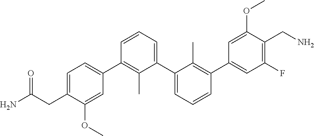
C1=C(CC(N)=O)C(OC)=CC(C2=C(C)C(C3=CC=CC(C4=CC(F)=C(CN)C(OC)=C4)=C3C)=CC=C2)=C1
